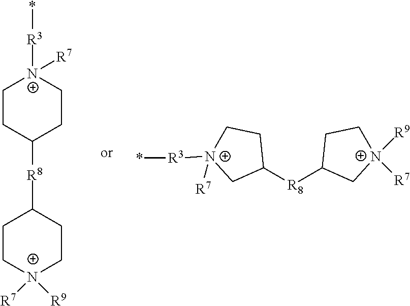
*[R3][N+]1([R7])CCC([R8]C2CC[N+]([R9])([R7])CC2)CC1.C1([R8]C2C[N+]([R9])([R7])CC2)CC[N+]([R3]*)([R7])C1
